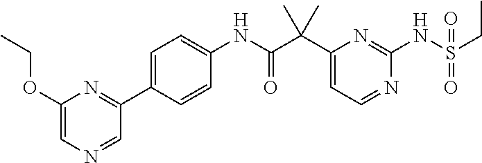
C1(C(C(NC2=CC=C(C3=NC(OCC)=CN=C3)C=C2)=O)(C)C)=CC=NC(NS(CC)(=O)=O)=N1
